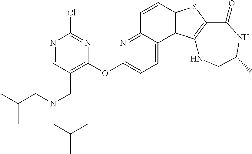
C1=CC2=C(C3=CC=C(OC4=C(CN(CC(C)C)CC(C)C)C=NC(Cl)=N4)N=C13)C1=C(S2)C(=O)NC(C)CN1
